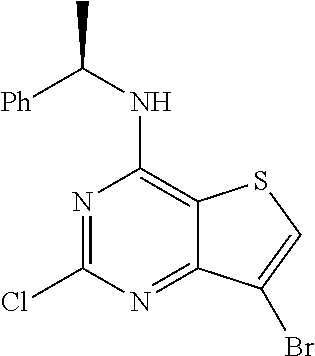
N1=C(Cl)N=C2C(=C1NC([Ph])C)SC=C2Br
